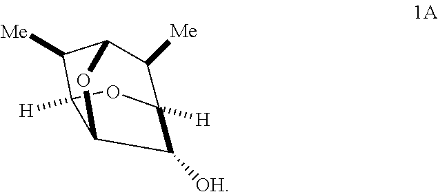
O1C2C([Me])C3([H])C1C([OH])C([H])(C2[Me])O3
